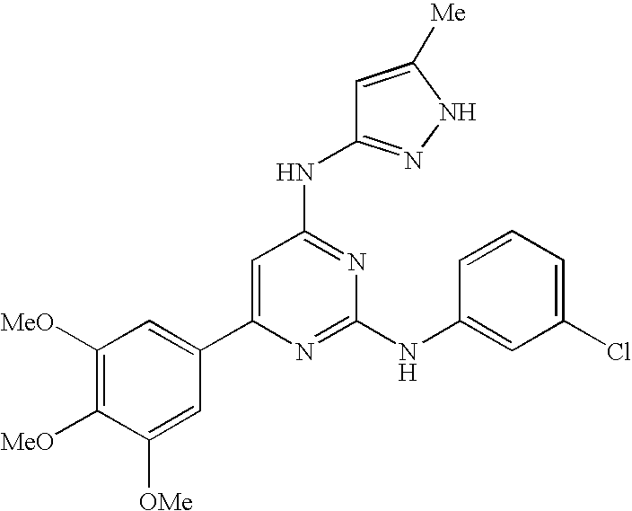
N(C1=NC(NC2=CC(Cl)=CC=C2)=NC(C2=CC([MeO])=C([MeO])C([OMe])=C2)=C1)C1=NNC([Me])=C1
